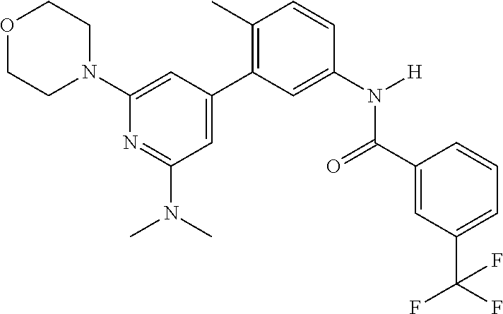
O1CCN(C2=CC(C3=C(C)C=CC(N([H])C(C4=CC(C(F)(F)F)=CC=C4)=O)=C3)=CC(N(C)C)=N2)CC1
